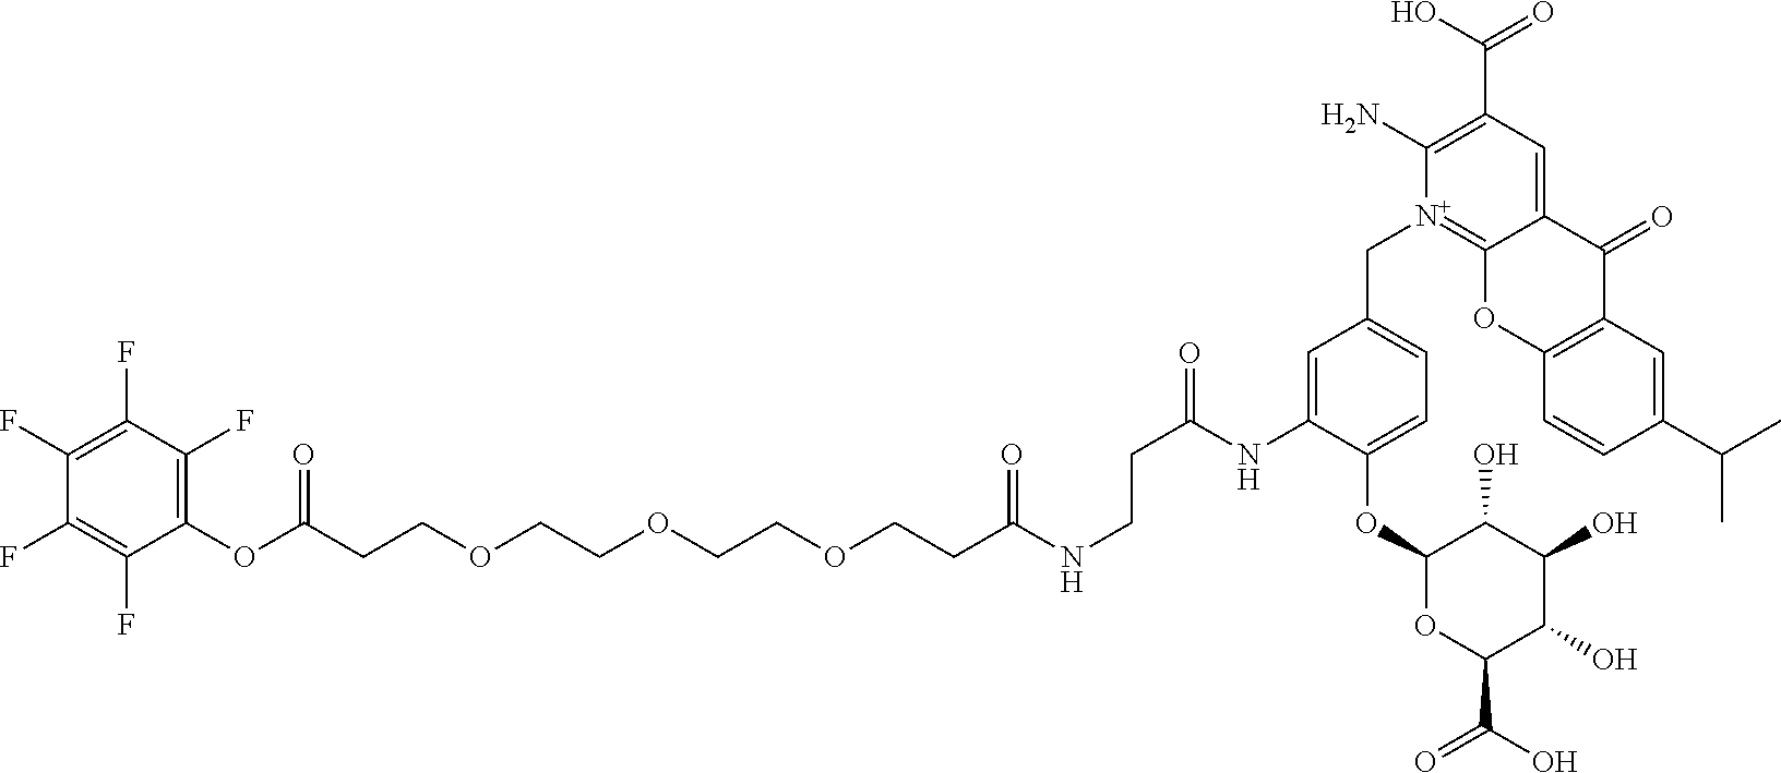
C(CCOCCOCCOCCC(NCCC(=O)NC1=CC(C[N+]2=C3C(=CC(C(O)=O)=C2N)C(=O)C2=C(O3)C=CC(C(C)C)=C2)=CC=C1OC1OC(C(O)=O)C(O)C(O)C1O)=O)(OC1=C(F)C(F)=C(F)C(F)=C1F)=O
